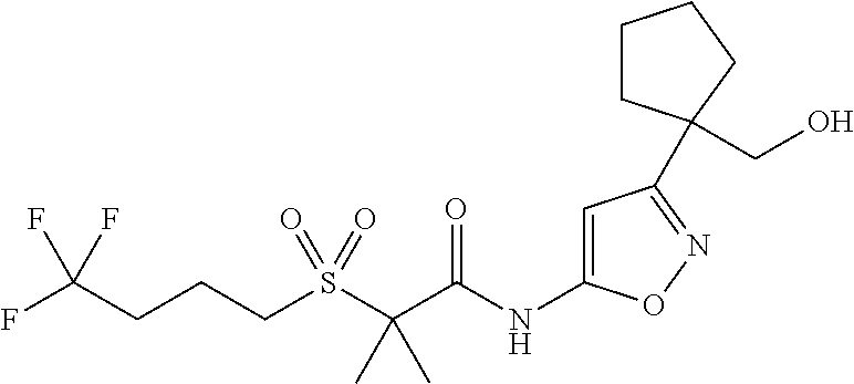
FC(CCCS(C(C(NC1=CC(C2(CO)CCCC2)=NO1)=O)(C)C)(=O)=O)(F)F
